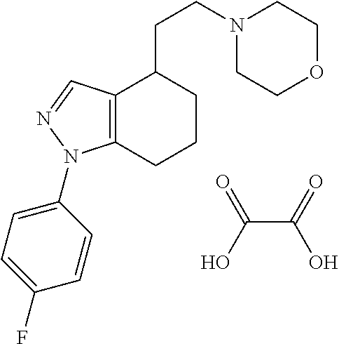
C12=C(CCCC1CCN1CCOCC1)N(C1=CC=C(F)C=C1)N=C2.C(C(O)=O)(=O)O
